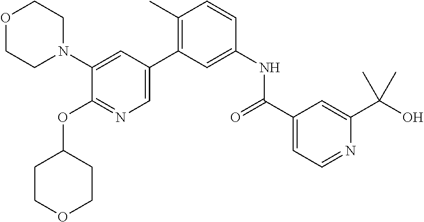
C1(N2CCOCC2)=CC(C2=C(C)C=CC(NC(C3=CC=NC(C(O)(C)C)=C3)=O)=C2)=CN=C1OC1CCOCC1
